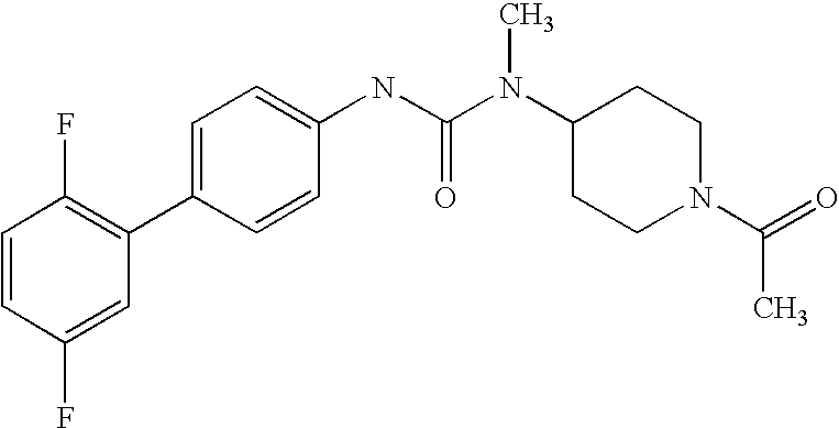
C1=CC(F)=CC(C2=CC=C(NC(N(C3CCN(C(=O)C)CC3)C)=O)C=C2)=C1F
